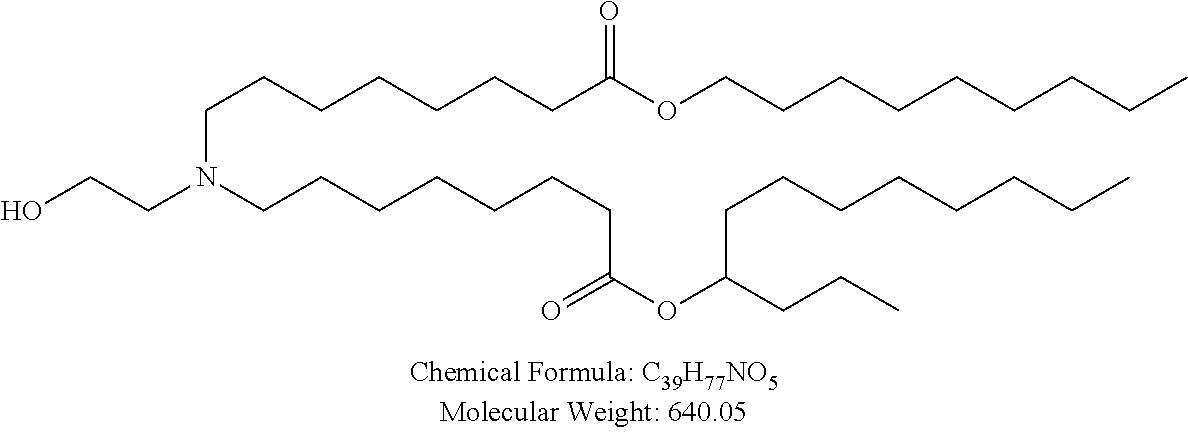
OCCN(CCCCCCCC(OC(CCC)CCCCCCCC)=O)CCCCCCCC(OCCCCCCCCC)=O
